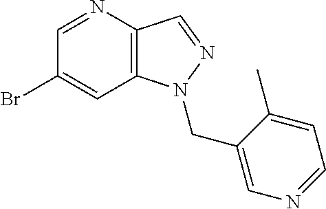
C1(Br)=CC2=C(C=NN2CC2=CN=CC=C2C)N=C1
